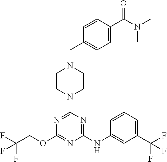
FC(COC1=NC(NC2=CC(C(F)(F)F)=CC=C2)=NC(N2CCN(CC3=CC=C(C(N(C)C)=O)C=C3)CC2)=N1)(F)F
